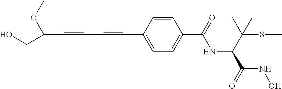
C(C#CC#CC1=CC=C(C(=O)NC(C(SC)(C)C)C(=O)NO)C=C1)(OC)CO
